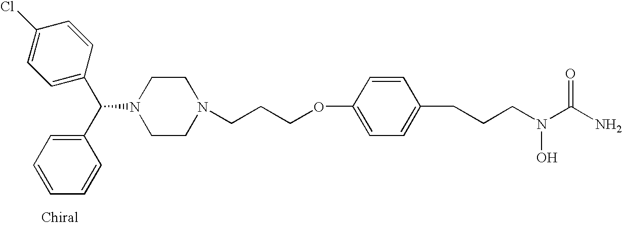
C1=C(C(C2=CC=CC=C2)N2CCN(CCCOC3=CC=C(CCCN(C(N)=O)O)C=C3)CC2)C=CC(Cl)=C1
